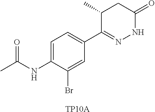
C1=C(NC(C)=O)C(Br)=CC(C2=NNC(=O)CC2C)=C1.[TP10A]
